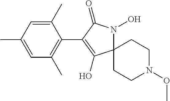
C1(C)=CC(C)=CC(C)=C1C1=C(O)C2(N(O)C1=O)CCN(OC)CC2
